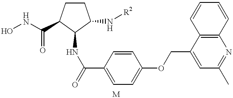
C1(NC(=O)C2=CC=C(OCC3=CC(C)=NC4=C3C=CC=C4)C=C2)C(N[R2])CCC1C(NO)=O
